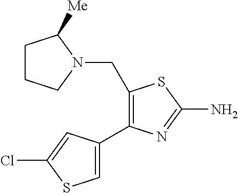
C1(CN2CCCC2[Me])=C(C2=CSC(Cl)=C2)N=C(N)S1
